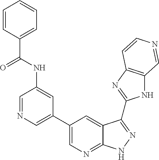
C1=NC=C(C2=CN=C3C(=C2)C(C2=NC4=C(N2)C=NC=C4)=NN3)C=C1NC(C1=CC=CC=C1)=O
